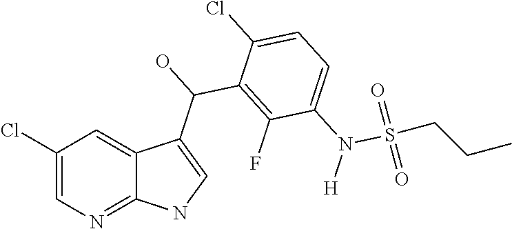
C1(Cl)=CN=C2C(=C1)C(C(O)C1=C(F)C(N(S(=O)(=O)CCC)[H])=CC=C1Cl)=CN2
